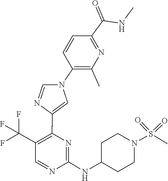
C1C(NC2=NC(C3=CN(C4=C(C)N=C(C(=O)NC)C=C4)C=N3)=C(C(F)(F)F)C=N2)CCN(S(=O)(=O)C)C1
